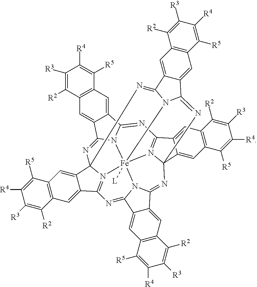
C12=C(C=C3C(=C1)C1=NC45C6=CC7=C(C=C6C6=N4[Fe]489([L])N1C3=NC1(C3=CC%10=C(C=C3C(=N14)N=C1C3=CC4=C(C=C3C(=N5)N18)C([R2])=C([R3])C([R4])=C4[R5])C([R2])=C([R3])C([R4])=C%10[R5])N=C1C3=CC4=C(C=C3C(=N6)N19)C([R5])=C([R4])C([R3])=C4[R2])C([R2])=C([R3])C([R4])=C7[R5])C([R2])=C([R3])C([R4])=C2[R5]
